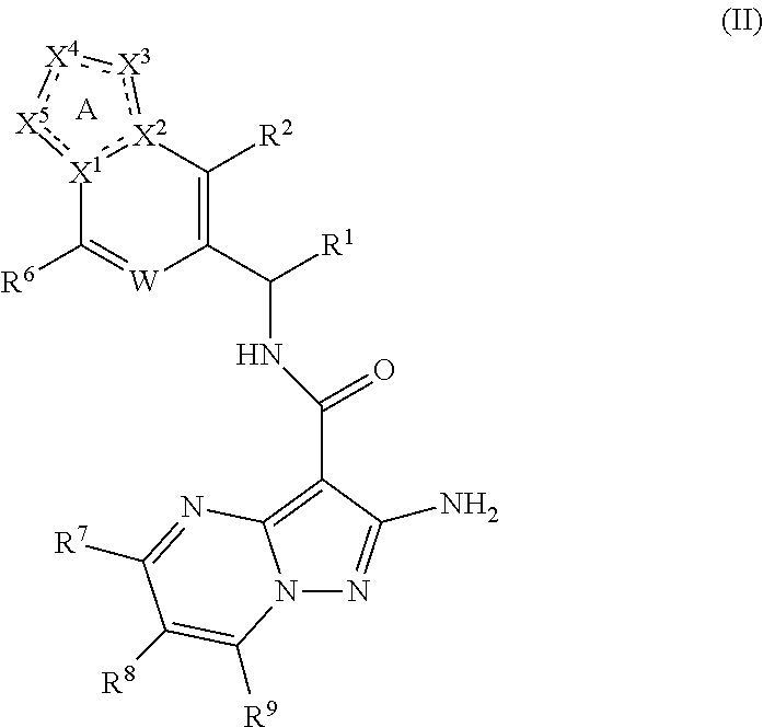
C1([R6])=[W]C(C(NC(=O)C2=C3N(N=C2N)C([R9])=C([R8])C([R7])=N3)[R1])=C([R2])[X2]2:[X1]1:[X5]:[X4]:[X3]:2.[A]
